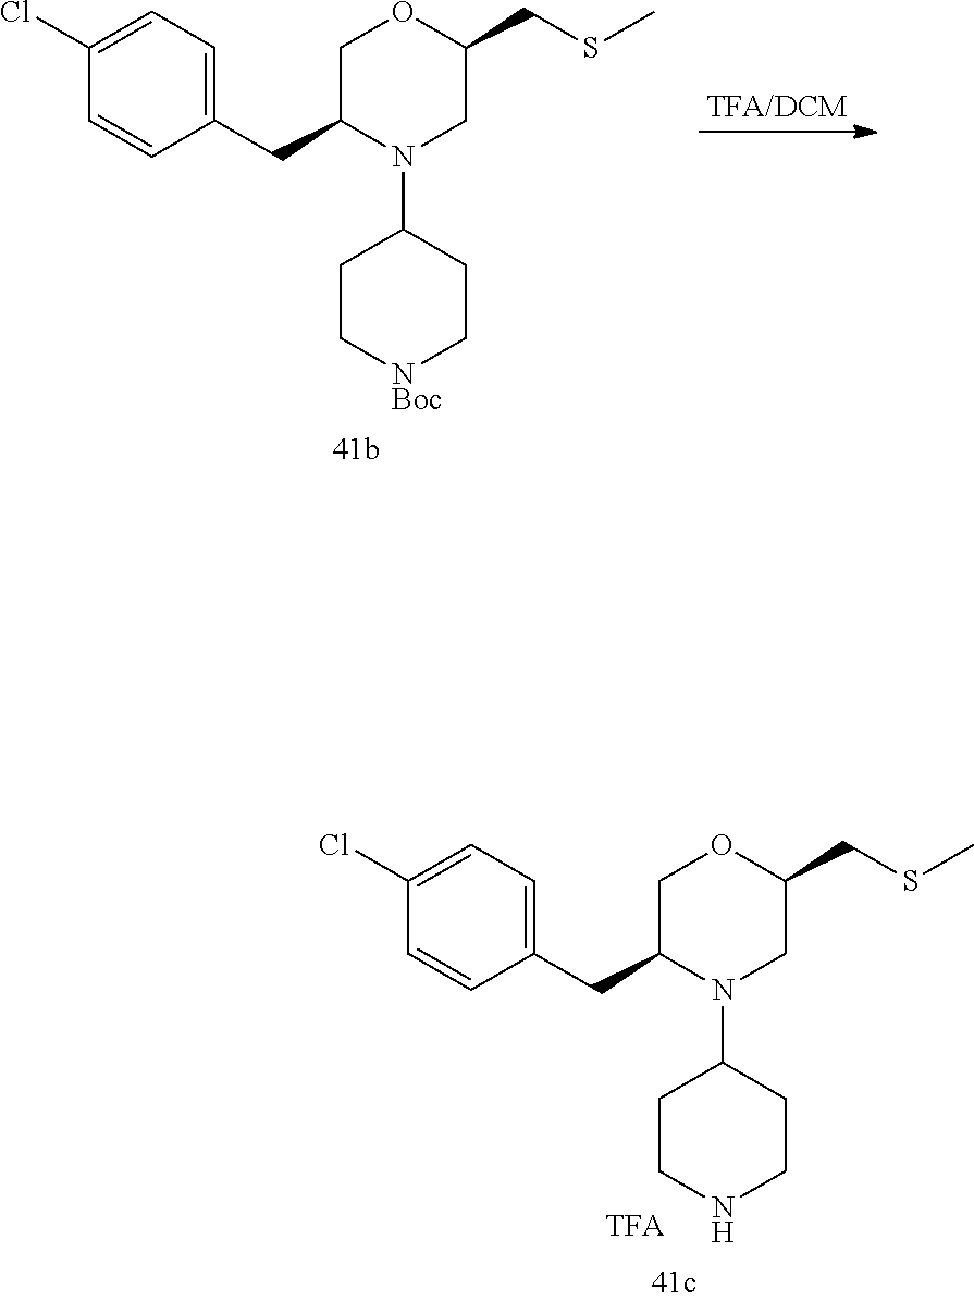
C1(CC2N(C3CC[NBoc]CC3)CC(CSC)OC2)=CC=C(Cl)C=C1.C1(CC2N(C3CCNCC3)CC(CSC)OC2)=CC=C(Cl)C=C1
